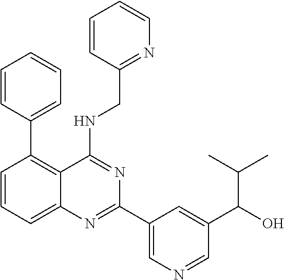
C1=CC(C2=C3C(=CC=C2)N=C(C2=CN=CC(C(O)C(C)C)=C2)N=C3NCC2=NC=CC=C2)=CC=C1
